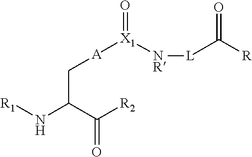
C(=O)(C(N[R1])C[A][X1](=O)[NR][L]C(=O)[R])[R2]
